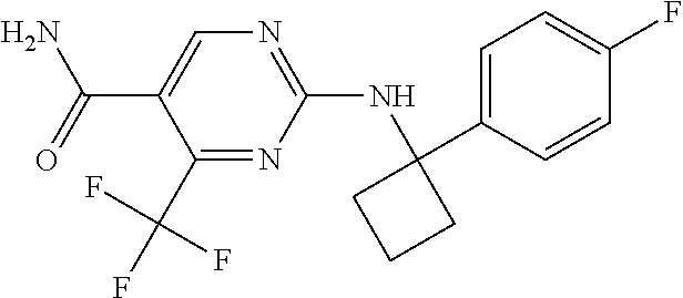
C1(C(N)=O)=CN=C(NC2(C3=CC=C(F)C=C3)CCC2)N=C1C(F)(F)F
